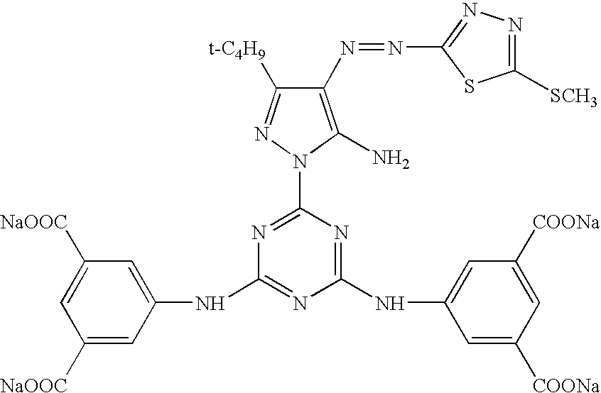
N(C1=C(N)N(C2=NC(NC3=CC([NaOOC])=CC([NaOOC])=C3)=NC(NC3=CC([COONa])=CC([COONa])=C3)=N2)N=C1[t-C4H9])=NC1=NN=C([SCH3])S1
